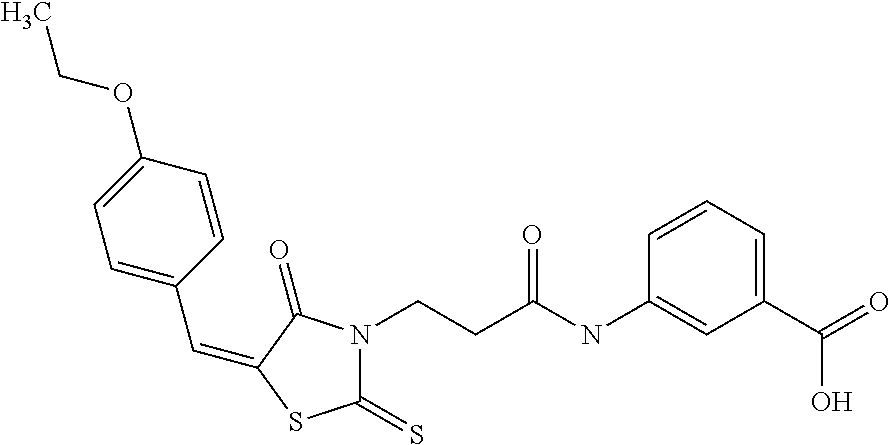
C1(=S)N(CCC(NC2=CC(C(=O)O)=CC=C2)=O)C(=O)C(=CC2=CC=C(OCC)C=C2)S1
